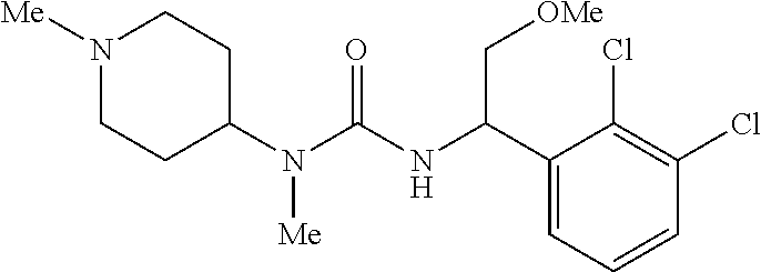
N1([Me])CCC(N(C(=O)NC(C2=CC=CC(Cl)=C2Cl)C[OMe])[Me])CC1
